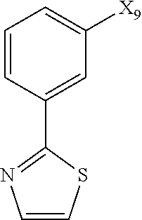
C1=CC(C2=NC=CS2)=CC([X9])=C1
